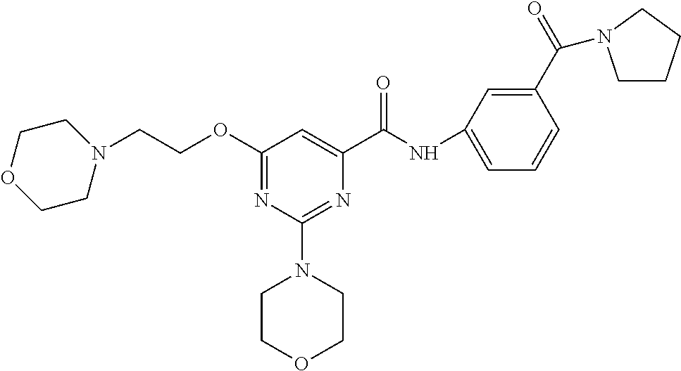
N(C(C1=CC(OCCN2CCOCC2)=NC(N2CCOCC2)=N1)=O)C1=CC=CC(C(=O)N2CCCC2)=C1
